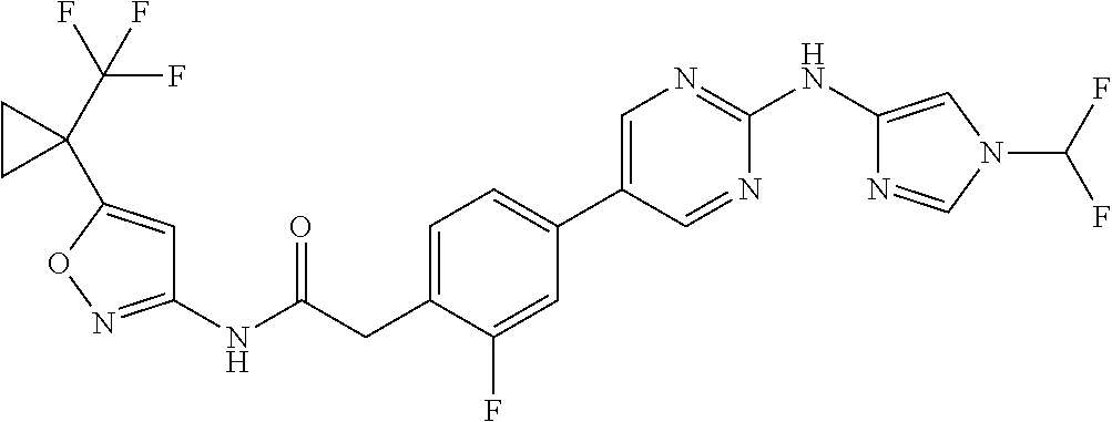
C1(NC(=O)CC2=CC=C(C3=CN=C(NC4=CN(C(F)F)C=N4)N=C3)C=C2F)=NOC(C2(C(F)(F)F)CC2)=C1
